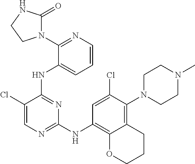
C1N(C2=C3C(=C(NC4=NC=C(Cl)C(NC5=CC=CN=C5N5C(=O)NCC5)=N4)C=C2Cl)OCCC3)CCN(C)C1
